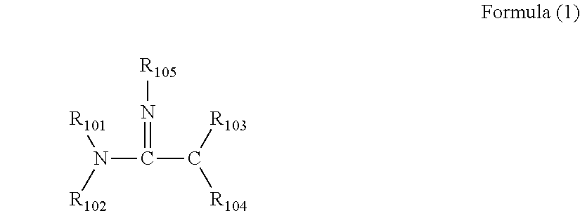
N(C(C([R103])[R104])=N[R105])([R101])[R102]
